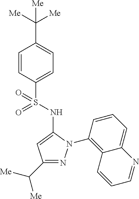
C1(C([Me])([Me])[Me])=CC=C(S(=O)(=O)NC2=CC(C([Me])[Me])=NN2C2=C3C(=CC=C2)N=CC=C3)C=C1
